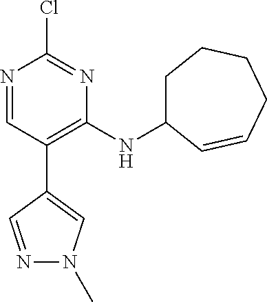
N1=CC(C2=CN(C)N=C2)=C(NC2CCCCC=C2)N=C1Cl
